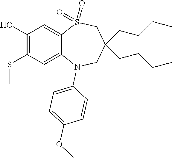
OC1=C(SC)C=C2C(=C1)S(=O)(=O)CC(CCCC)(CCCC)CN2C1=CC=C(OC)C=C1
